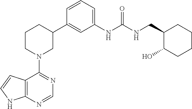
C12=C(NC=C1)N=CN=C2N1CC(C2=CC(NC(NCC3C(O)CCCC3)=O)=CC=C2)CCC1
